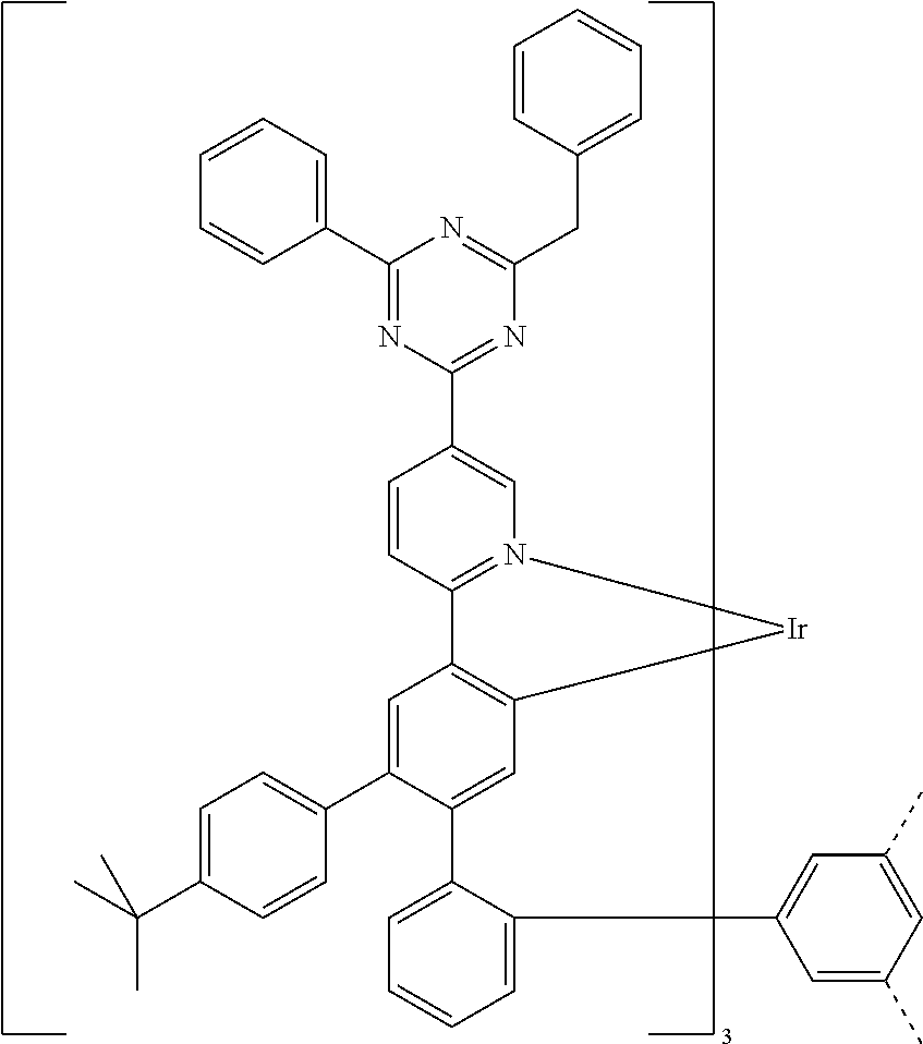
C1(C2=CC3=C(C=C2C2=CC=CC=C2C2=CC(C)=CC(C)=C2)[Ir]N2=C3C=CC(C3=NC(CC4=CC=CC=C4)=NC(C4=CC=CC=C4)=N3)=C2)=CC=C(C(C)(C)C)C=C1
